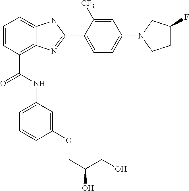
C1=CC(C(NC2=CC=CC(OCC(CO)O)=C2)=O)=C2C(=C1)NC(C1=CC=C(N3CCC(F)C3)C=C1[CF3])=N2
